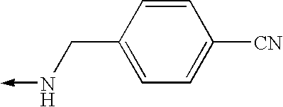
N(->C)CC1=CC=C([CN])C=C1
